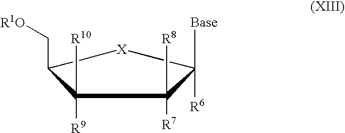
C1(C[R1O])[X]C([R6])([Base])C([R7])([R8])C1([R9])[R10]
